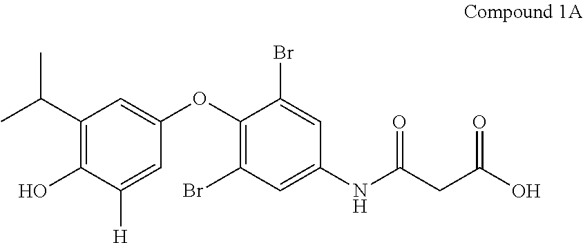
C1(C(C)C)=C(O)C([H])=CC(OC2=C(Br)C=C(NC(CC(O)=O)=O)C=C2Br)=C1
